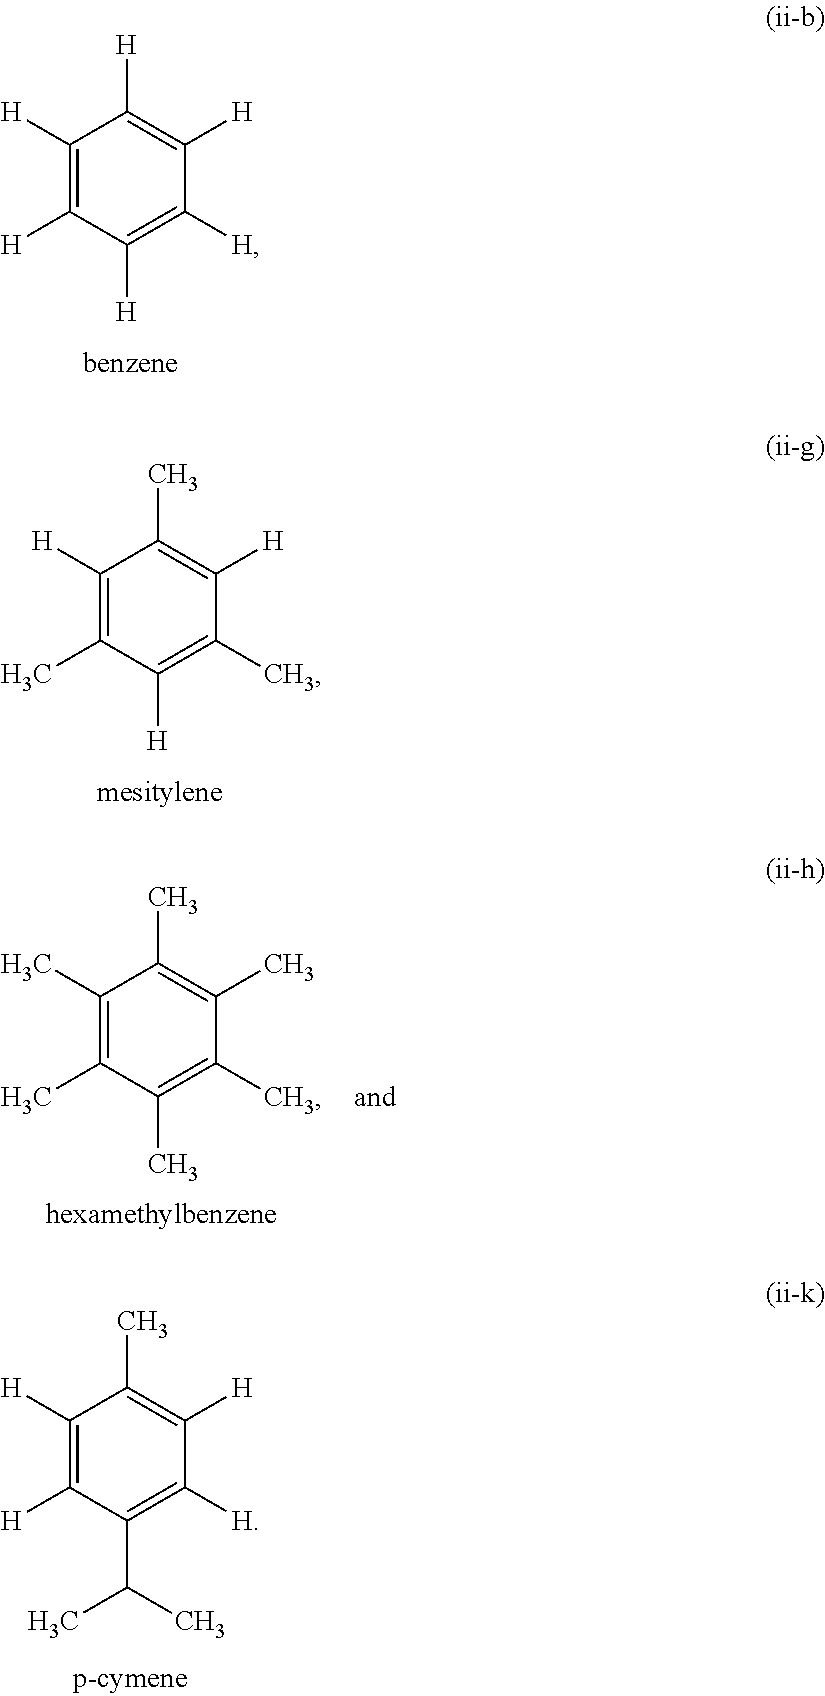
C1([H])=C([H])C([H])=C([H])C([H])=C1[H].C1([H])=C(C)C([H])=C(C)C([H])=C1C.C1([H])=C([H])C(C(C)C)=C([H])C([H])=C1C.C1(C)=C(C)C(C)=C(C)C(C)=C1C
